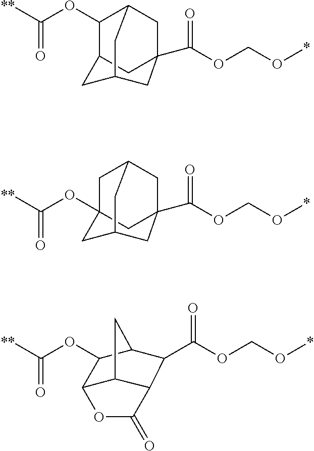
C(=O)([**])OC1C2CC3(C(OCO*)=O)CC1CC(C2)C3.C(=O)([**])OC12CC3CC(C(OCO*)=O)(C1)CC(C3)C2.C(OCO*)(=O)C1C2CC3C(OC(=O)C31)C2OC(=O)[**]
